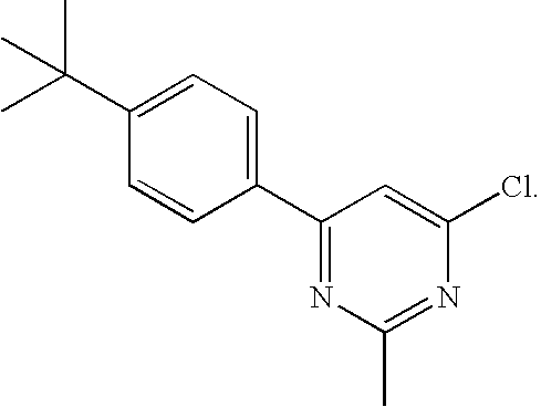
C1=CC(C2=NC(C)=NC(Cl)=C2)=CC=C1C(C)(C)C
